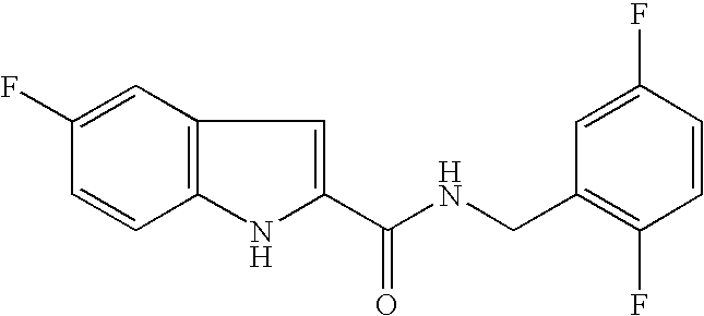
C1(C(NCC2=C(F)C=CC(F)=C2)=O)=CC2=C(N1)C=CC(F)=C2
